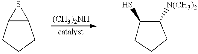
C12C(CCC1)S2.C1(S)CCCC1[N(CH3)2]
